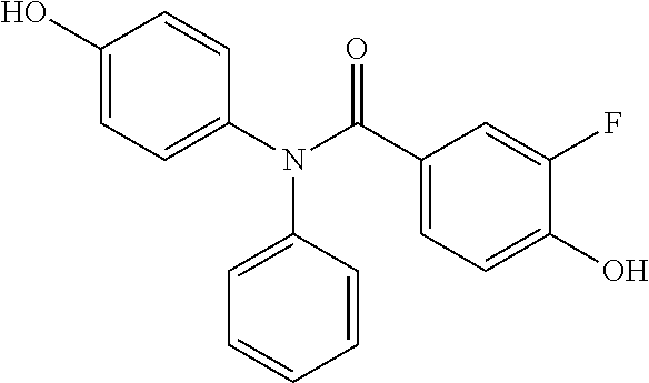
C1(N(C(C2=CC=C(O)C(F)=C2)=O)C2=CC=CC=C2)=CC=C(O)C=C1
